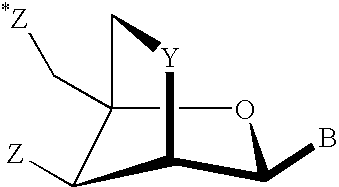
C12C([Z])C(C[*Z])(OC1B)C[Y]2
